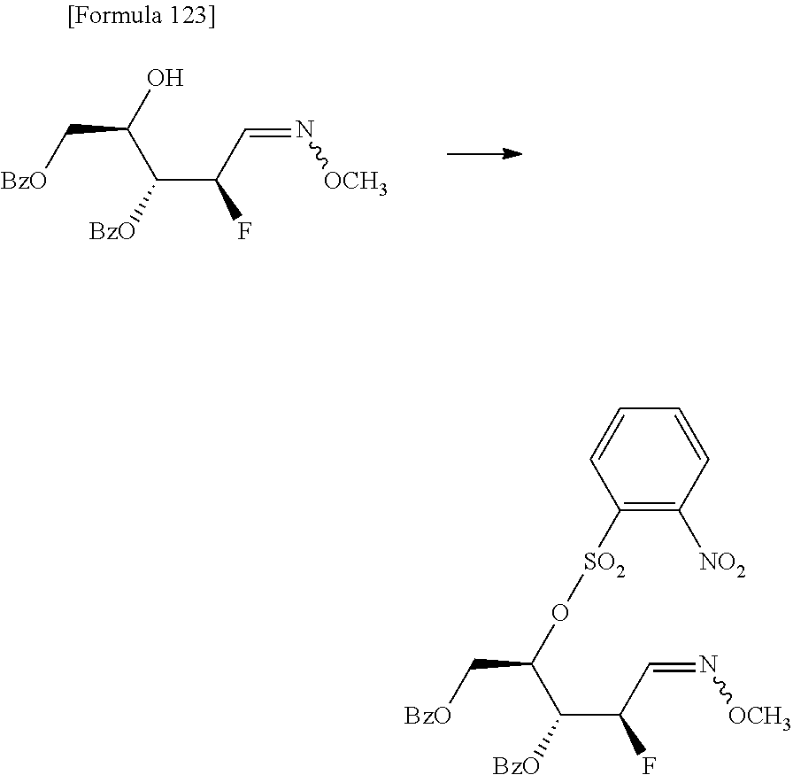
C(C(F)C=N[OCH3])([BzO])C(O)C[BzO].C(C(F)C=N[OCH3])([BzO])C(O[SO2]C1=C([NO2])C=CC=C1)C[BzO]
